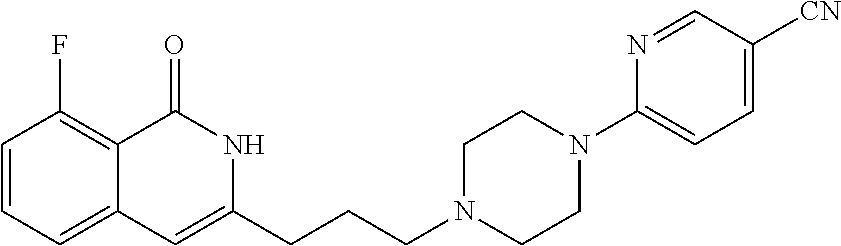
C1=CC=C2C(=C1F)C(=O)NC(CCCN1CCN(C3=CC=C([CN])C=N3)CC1)=C2
